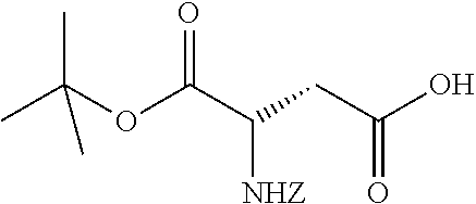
CC(OC(C(CC(O)=O)[NHZ])=O)(C)C
